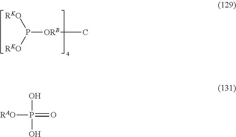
P([ORB]C)([RKO])[RKO].[RAO]P(=O)(O)O
